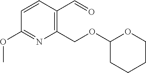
C1=CC(C=O)=C(COC2CCCCO2)N=C1OC
